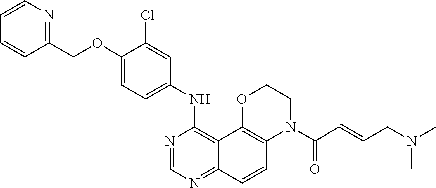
C1=CN=C(COC2=CC=C(NC3=C4C(=NC=N3)C=CC3=C4OCCN3C(=O)C=CCN(C)C)C=C2Cl)C=C1
